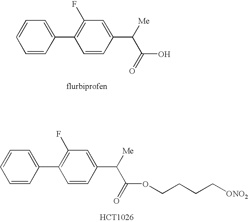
C1=CC(C2=C(F)C=C(C([Me])C(=O)O)C=C2)=CC=C1.C1=CC(C2=C(F)C=C(C([Me])C(=O)OCCCC[ONO2])C=C2)=CC=C1
